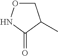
C1ONC(=O)C1C
